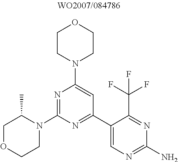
N1=C(N2C(C)COCC2)N=C(C2=CN=C(N)N=C2C(F)(F)F)C=C1N1CCOCC1
